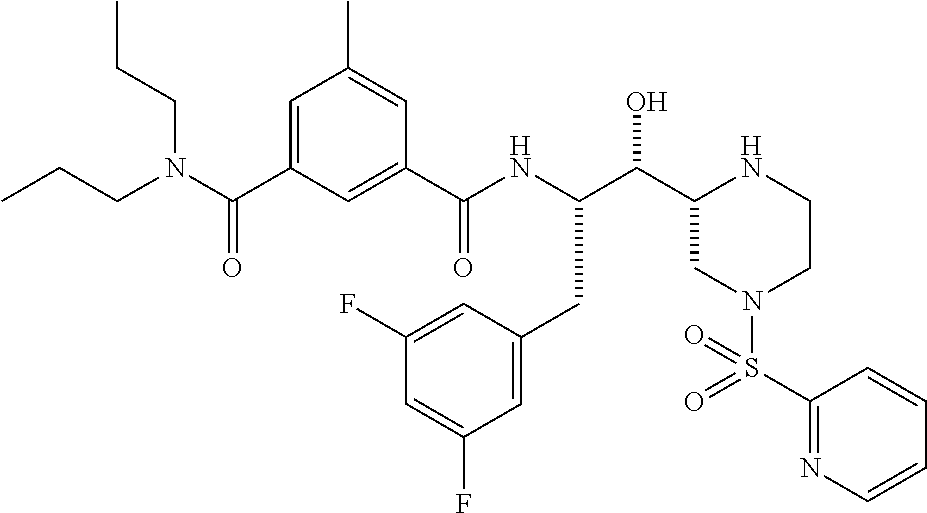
C(C1CN(S(C2=NC=CC=C2)(=O)=O)CCN1)(O)C(NC(C1=CC(C(N(CCC)CCC)=O)=CC(C)=C1)=O)CC1=CC(F)=CC(F)=C1
